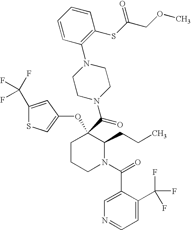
O(C1(C(=O)N2CCN(C3=C(SC(=O)COC)C=CC=C3)CC2)CCCN(C(C2=CN=CC=C2C(F)(F)F)=O)C1CCC)C1=CSC(C(F)(F)F)=C1
